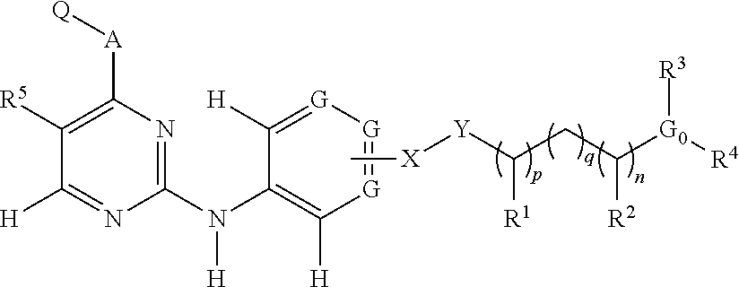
C1([R5])=C([A][Q])N=C(N(C2=C([H])[G]=[G][G]=C2[H])[H])N=C1[H].C[X][Y]C(CC([G0]([R4])[R3])[R2])[R1]
